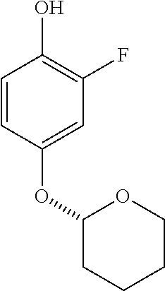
C1=CC(OC2CCCCO2)=CC(F)=C1O
